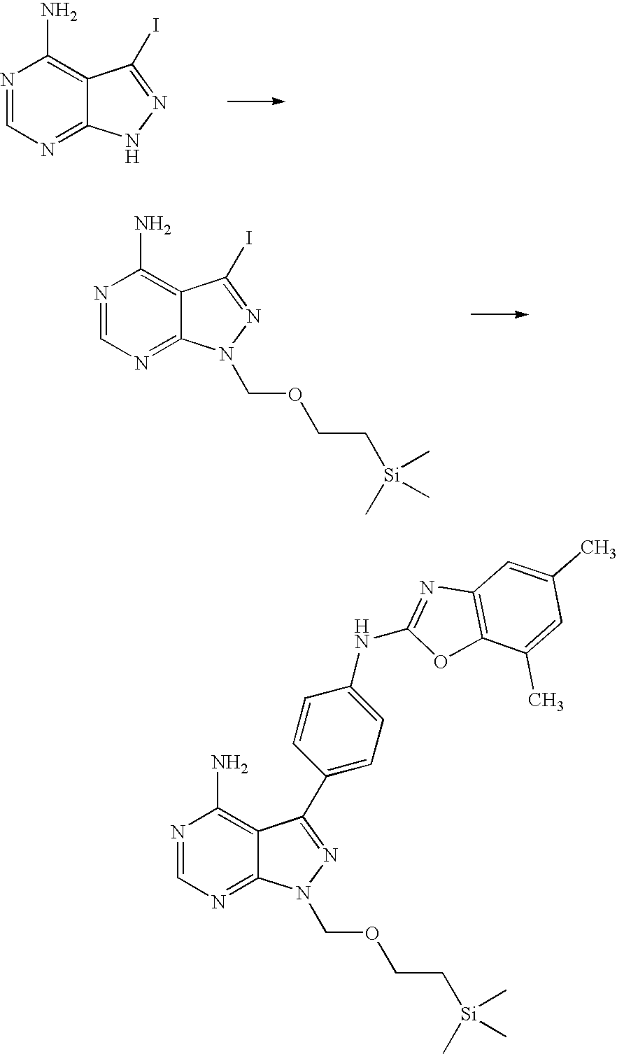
N1=CN=C2C(=C1N)C(I)=NN2.N1=CN=C2C(=C1N)C(I)=NN2COCC[Si](C)(C)C.N1=CN=C2C(=C1N)C(C1=CC=C(NC3=NC4=C(O3)C(C)=CC(C)=C4)C=C1)=NN2COCC[Si](C)(C)C
